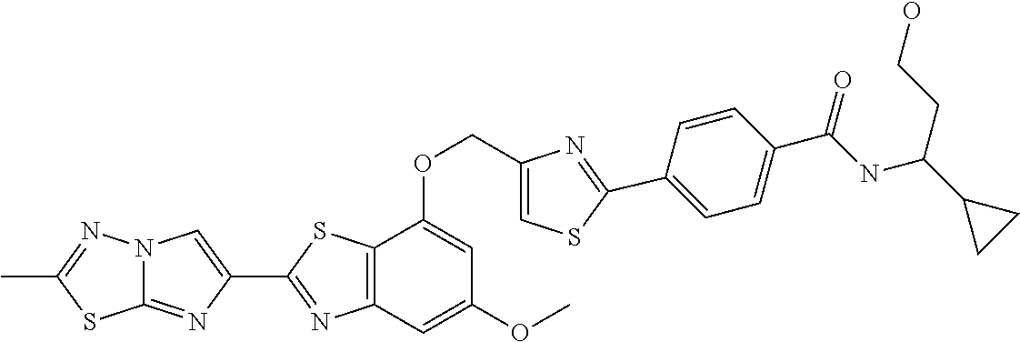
C12=NC(C3=NC4=C(S3)C(OCC3=CSC(C5=CC=C(C(NC(C6CC6)CCO)=O)C=C5)=N3)=CC(OC)=C4)=CN1N=C(C)S2
